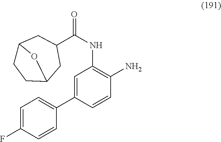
N(C1=C(N)C=CC(C2=CC=C(F)C=C2)=C1)C(=O)C1CC2OC(CC2)C1
